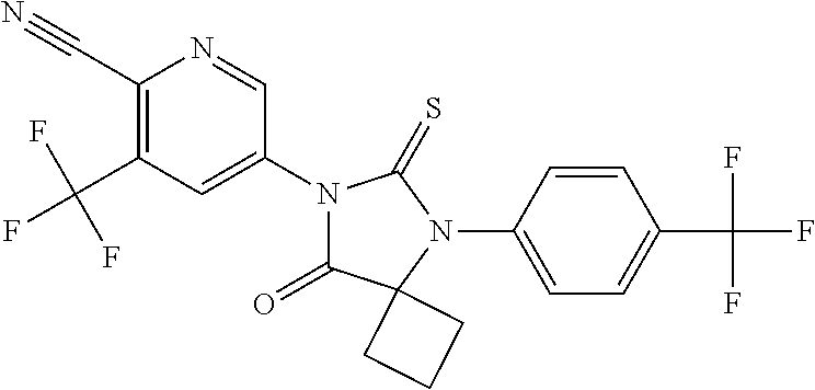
C1(C#N)=C(C(F)(F)F)C=C(N2C(=O)C3(N(C4=CC=C(C(F)(F)F)C=C4)C2=S)CCC3)C=N1
